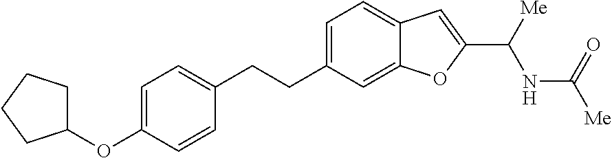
C1=C(CCC2=CC=C(OC3CCCC3)C=C2)C=C2C(=C1)C=C(C([Me])NC([Me])=O)O2
